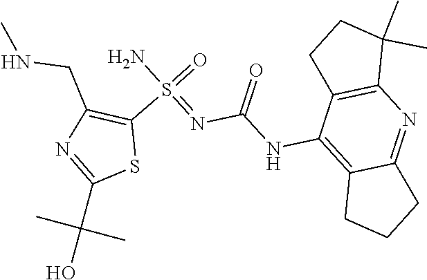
C12=C(NC(N=S(N)(=O)C3=C(CNC)N=C(C(O)(C)C)S3)=O)C3=C(N=C1CCC2)C(C)(C)CC3
